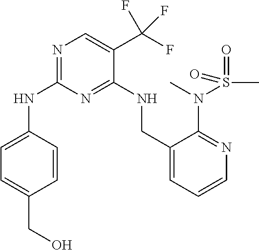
C1=C(NC2=NC=C(C(F)(F)F)C(NCC3=CC=CN=C3N(C)S(C)(=O)=O)=N2)C=CC(CO)=C1
